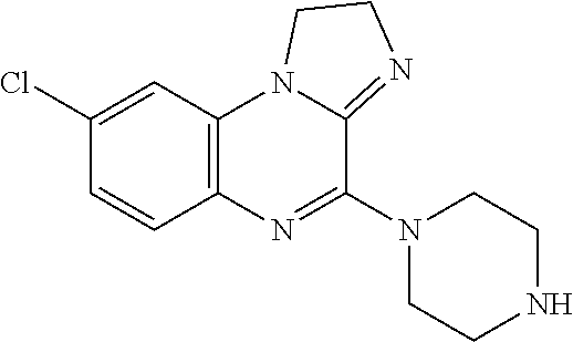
C12=C(C=C(Cl)C=C1)N1C(=NCC1)C(N1CCNCC1)=N2
